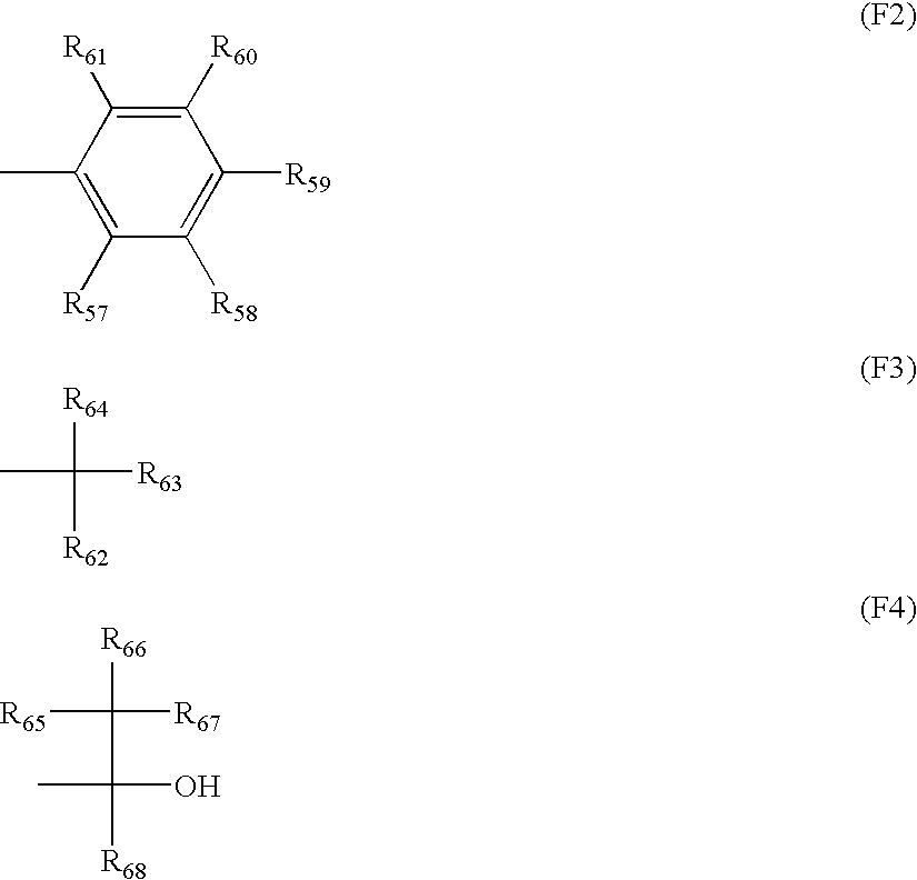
C1([R60])=C([R61])C(C)=C([R57])C([R58])=C1[R59].CC([R64])([R62])[R63].[R65]C([R66])(C([R68])(O)C)[R67]
